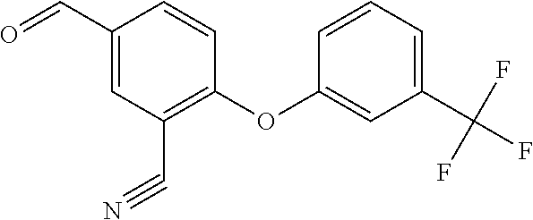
C1=CC=C(C(F)(F)F)C=C1OC1=C(C#N)C=C(C=O)C=C1
